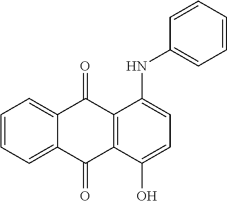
C1=CC=C2C(=C1)C(=O)C1=C(C2=O)C(O)=CC=C1NC1=CC=CC=C1
